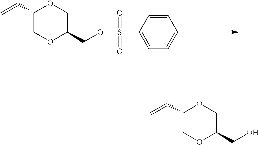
C1(C=C)COC(COS(C2=CC=C(C)C=C2)(=O)=O)CO1.C1(C=C)COC(CO)CO1
